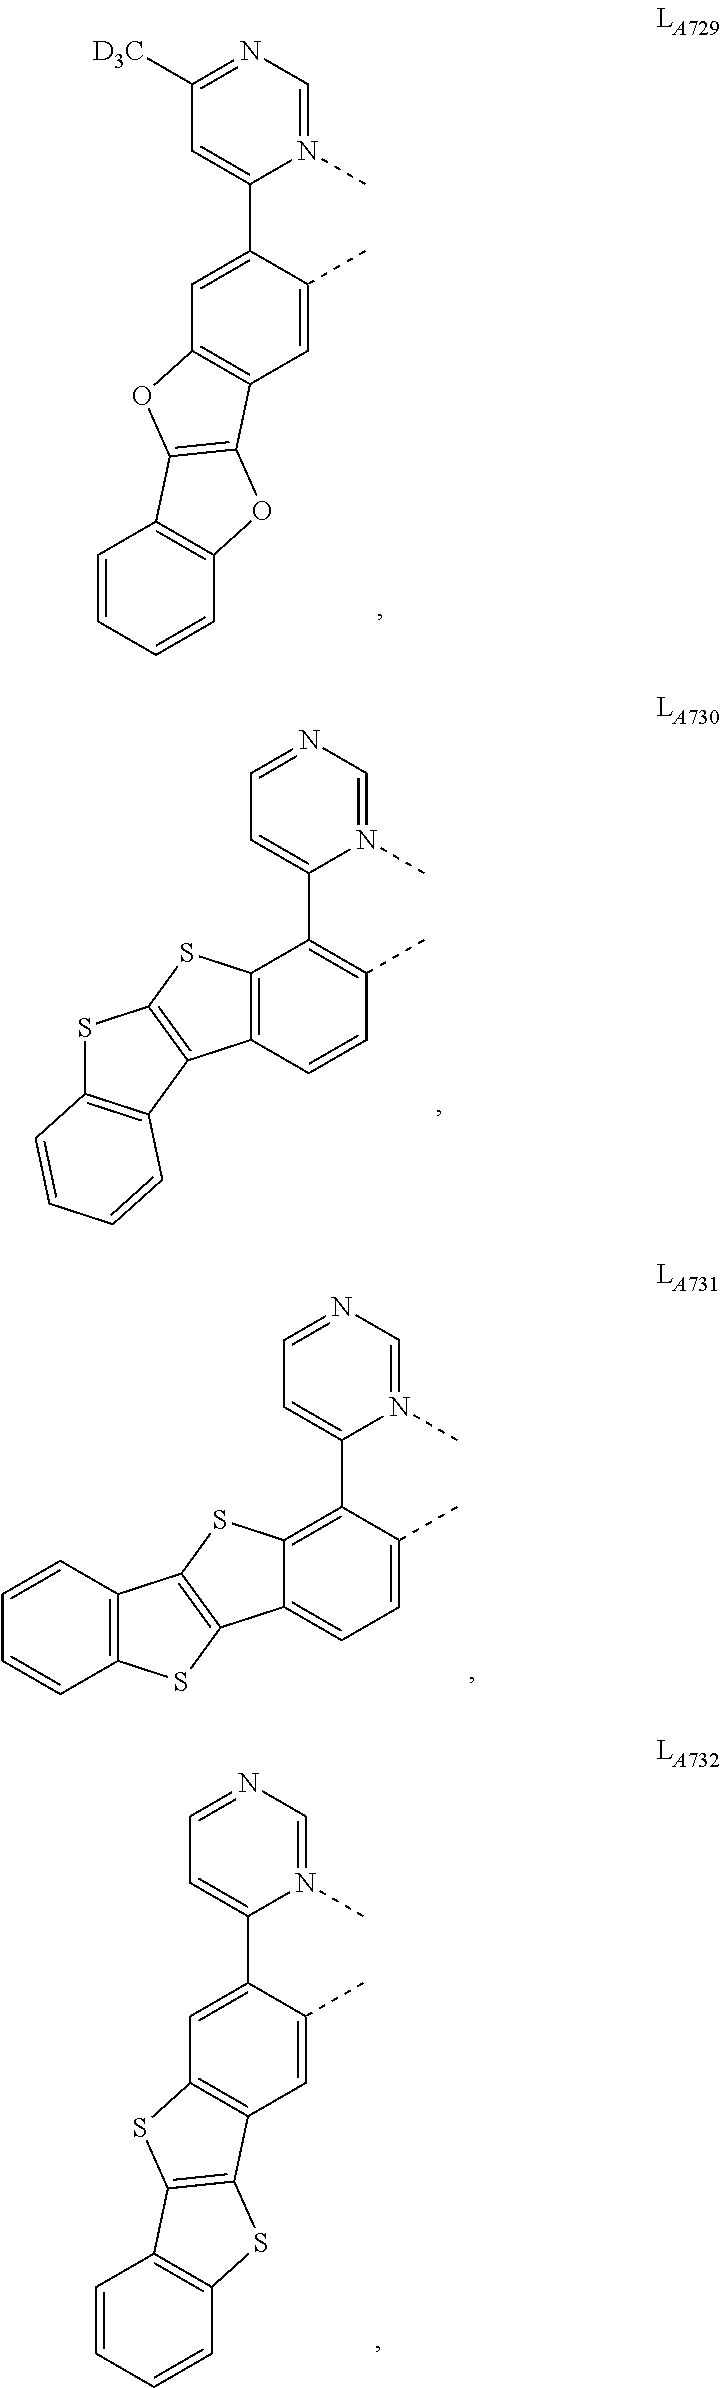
N1(C)=CN=CC=C1C1=C(C)C=CC2=C1SC1=C2C2=C(S1)C=CC=C2.N1(C)=CN=CC=C1C1=C2C(=CC=C1C)C1=C(S2)C2=C(S1)C=CC=C2.N1(C)=CN=C([D3C])C=C1C1=CC2=C(C=C1C)C1=C(O2)C2=C(O1)C=CC=C2.N1(C)=CN=CC=C1C1=CC2=C(C=C1C)C1=C(S2)C2=C(S1)C=CC=C2
